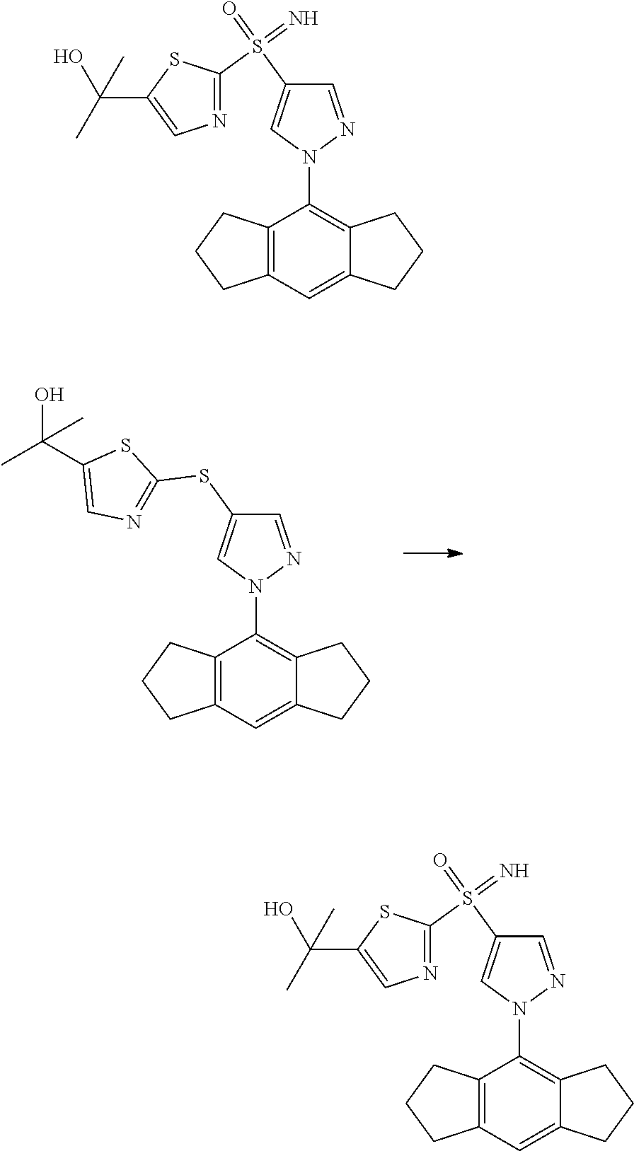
C1=C(SC2=NC=C(C(C)(O)C)S2)C=NN1C1=C2CCCC2=CC2=C1CCC2.C1=C(S(C2=NC=C(C(C)(O)C)S2)(=N)=O)C=NN1C1=C2CCCC2=CC2=C1CCC2.C1=C(S(C2=NC=C(C(C)(O)C)S2)(=N)=O)C=NN1C1=C2CCCC2=CC2=C1CCC2
